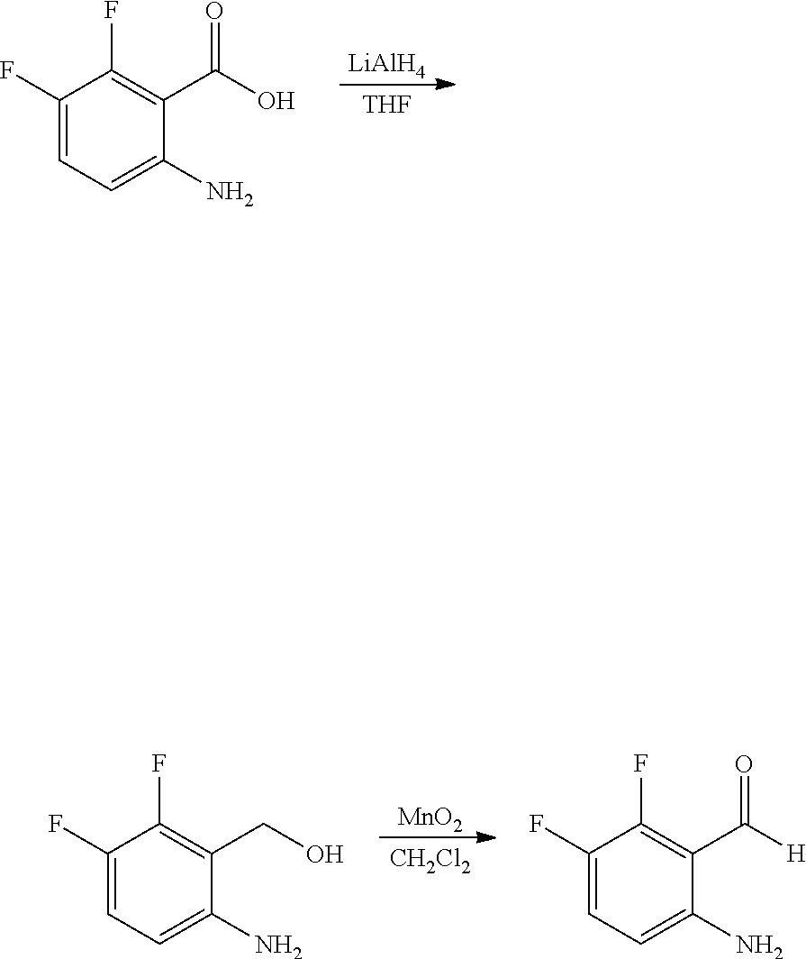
[LiAlH4].[THF].C1(F)=CC=C(N)C(C(O)=O)=C1F.[MnO2].[CH2Cl2].C1(F)=CC=C(N)C(CO)=C1F.C1(F)=CC=C(N)C(C([H])=O)=C1F
